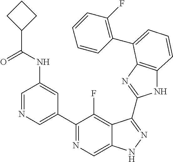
C1=NC=C(C2=NC=C3C(=C2F)C(C2=NC4=C(N2)C=CC=C4C2=C(F)C=CC=C2)=NN3)C=C1NC(C1CCC1)=O
